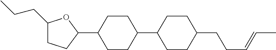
C1(CCC)CCC(C2CCC(C3CCC(CCC=CC)CC3)CC2)O1
